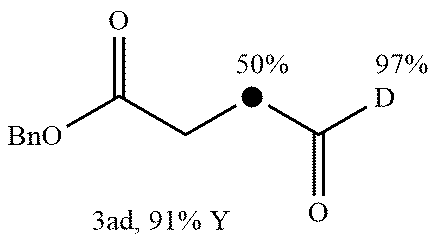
[BnO]C(C[d]C([D])=O)=O
